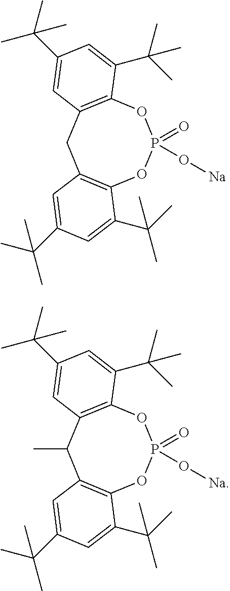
C12=C(CC3=C(OP(=O)(O[Na])O1)C(C(C)(C)C)=CC(C(C)(C)C)=C3)C=C(C(C)(C)C)C=C2C(C)(C)C.C12=C(C(C)C3=C(OP(=O)(O[Na])O1)C(C(C)(C)C)=CC(C(C)(C)C)=C3)C=C(C(C)(C)C)C=C2C(C)(C)C
